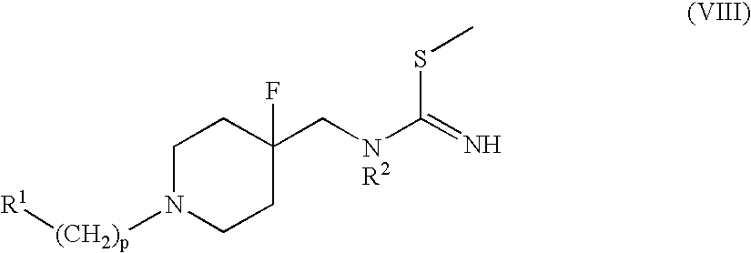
C1N([(CH2)p][R1])CCC(C[NR2]C(=N)SC)(F)C1
